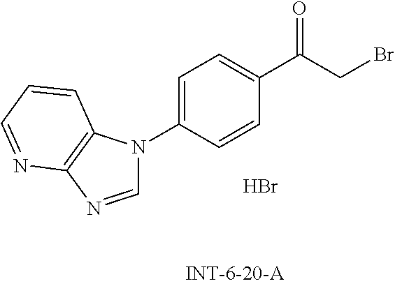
C1=NC2=C(N1C1=CC=C(C(CBr)=O)C=C1)C=CC=N2.Br
